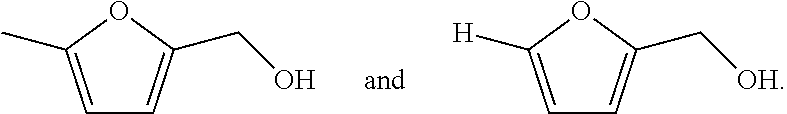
C1=C(C)OC(CO)=C1.C1=C([H])OC(C[OH])=C1
